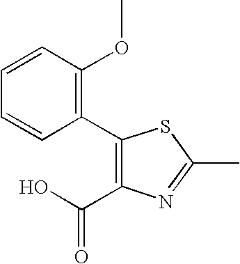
C1(C2=C(OC)C=CC=C2)=C(C(O)=O)N=C(C)S1
